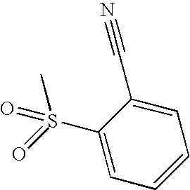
CS(=O)(C1=CC=CC=C1C#N)=O
